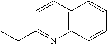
C12=C(C=CC(CC)=N1)C=CC=C2
